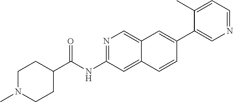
N1=C(NC(=O)C2CCN(C)CC2)C=C2C(=C1)C=C(C1=CN=CC=C1C)C=C2
